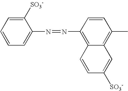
C1=C([SO3-])C(N=NC2=C3C(=C(C)C=C2)C=C([SO3-])C=C3)=CC=C1
